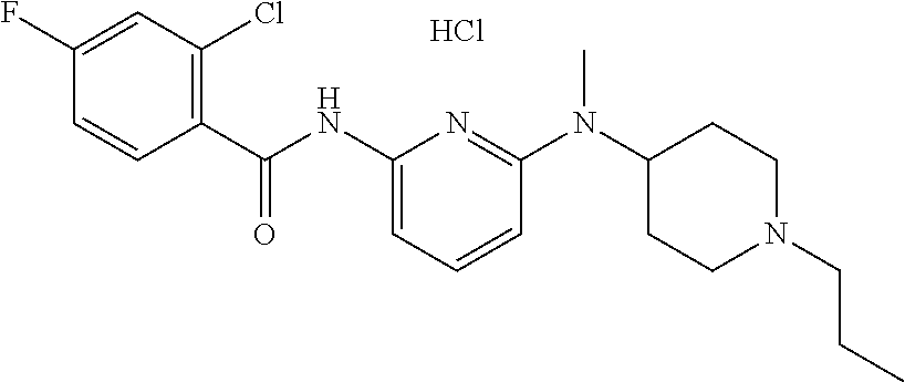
C1(C(NC2=CC=CC(N(C3CCN(CCC)CC3)C)=N2)=O)=C(Cl)C=C(F)C=C1.Cl
